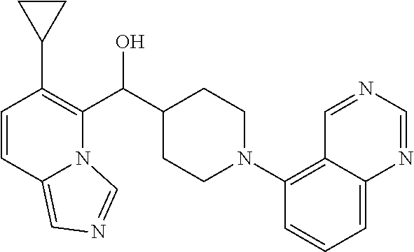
C1=CC2=CN=CN2C(C(C2CCN(C3=C4C(=CC=C3)N=CN=C4)CC2)O)=C1C1CC1
